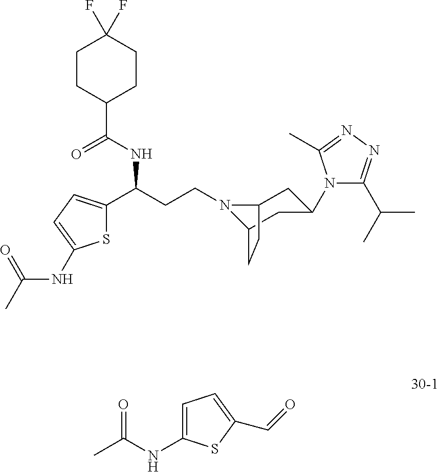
N1(CCC(C2=CC=C(NC(C)=O)S2)NC(C2CCC(F)(F)CC2)=O)C2CC(N3C(C(C)C)=NN=C3C)CC1CC2.C1=C(NC(C)=O)SC(C=O)=C1
